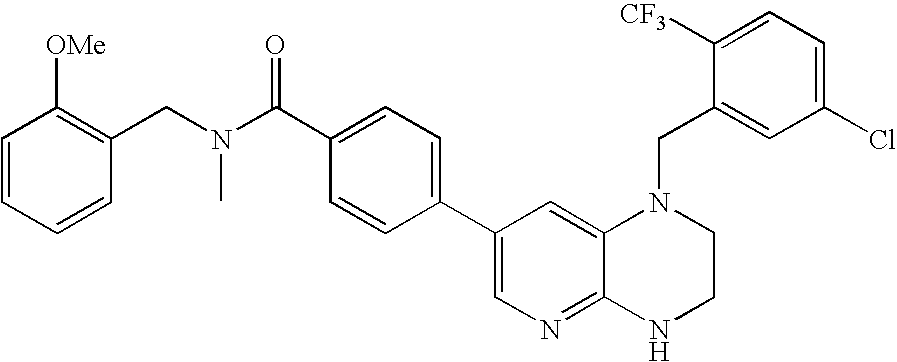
C1=CC(CN(C)C(C2=CC=C(C3=CN=C4C(=C3)N(CC3=CC(Cl)=CC=C3[CF3])CCN4)C=C2)=O)=C([OMe])C=C1
